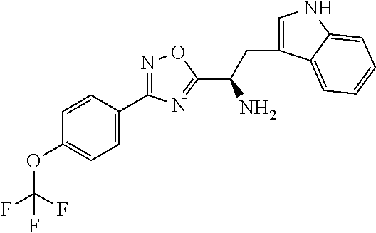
C1(C2=NOC(C(N)CC3=CNC4=CC=CC=C34)=N2)=CC=C(OC(F)(F)F)C=C1
